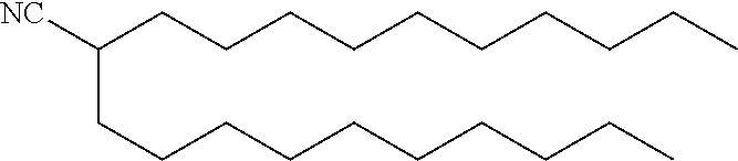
[NC]C(CCCCCCCCCC)CCCCCCCCCC
